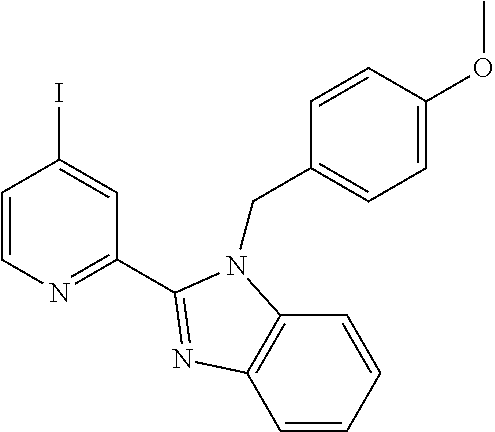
C1=CN=C(C2=NC3=C(N2CC2=CC=C(OC)C=C2)C=CC=C3)C=C1I
